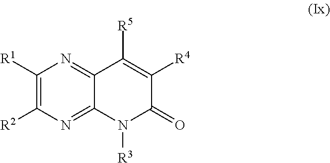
C1([R1])=C([R2])N=C2C(=N1)C([R5])=C([R4])C(=O)N2[R3]
